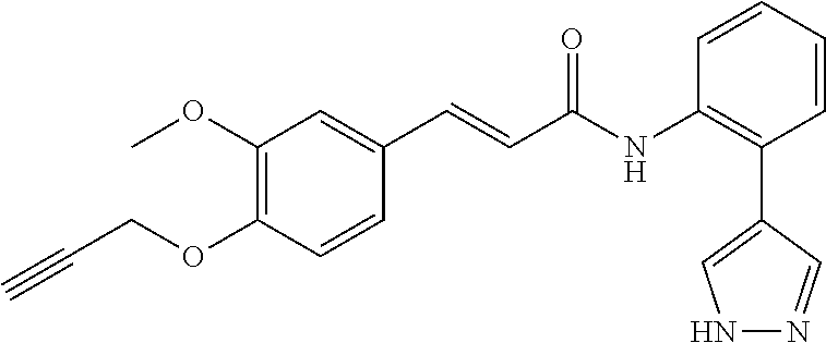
C1=CC=CC(NC(C=CC2=CC(OC)=C(OCC#C)C=C2)=O)=C1C1=CNN=C1
